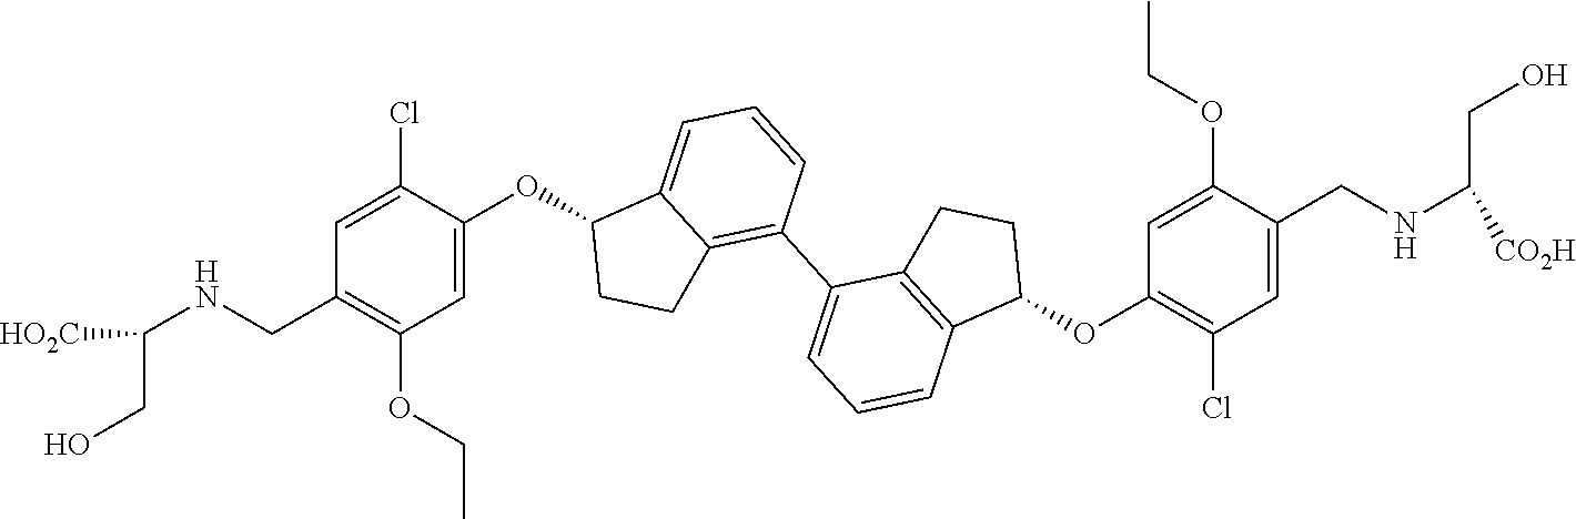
C1=C(OC2C3=CC=CC(C4=CC=CC5=C4CCC5OC4=C(Cl)C=C(CNC(CO)[CO2H])C(OCC)=C4)=C3CC2)C(Cl)=CC(CNC([HO2C])CO)=C1OCC
